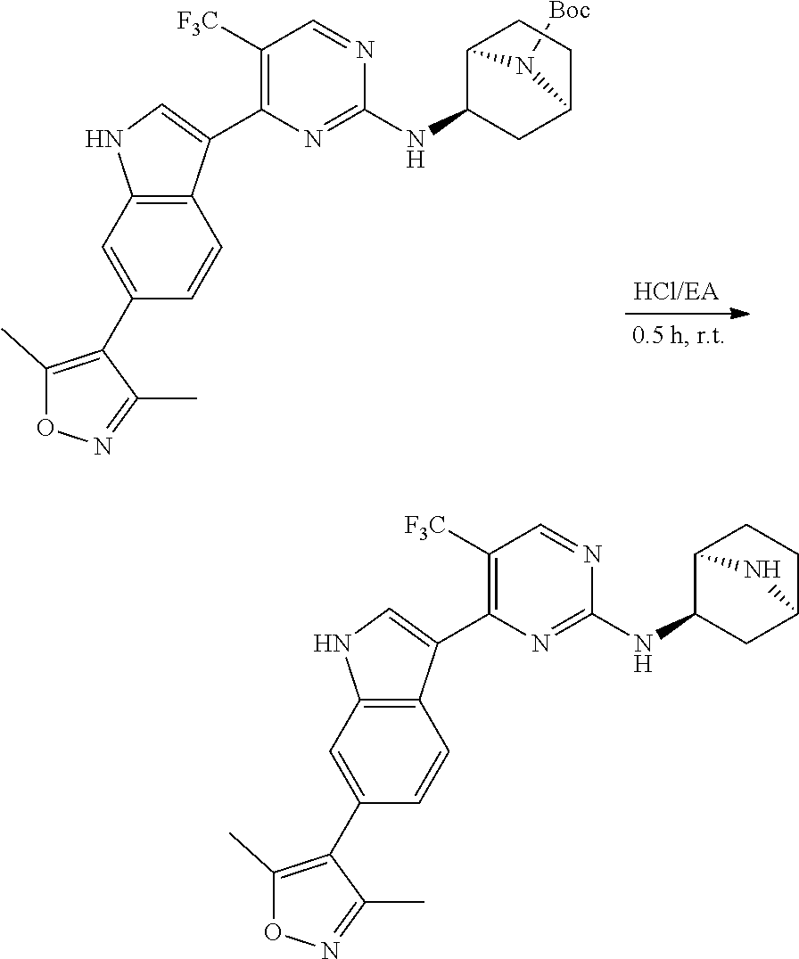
C12=C(C=C(C3=C(C)ON=C3C)C=C1)NC=C2C1=C([F3C])C=NC(NC2C3CCC(C2)N3[Boc])=N1.C12=C(C=C(C3=C(C)ON=C3C)C=C1)NC=C2C1=C([F3C])C=NC(NC2C3CCC(C2)N3)=N1
